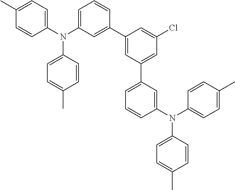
C1(N(C2=CC=CC(C3=CC(C4=CC=CC(N(C5=CC=C(C)C=C5)C5=CC=C(C)C=C5)=C4)=CC(Cl)=C3)=C2)C2=CC=C(C)C=C2)=CC=C(C)C=C1
